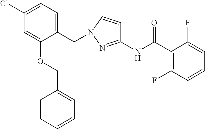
O(C1=CC(Cl)=CC=C1CN1C=CC(NC(C2=C(F)C=CC=C2F)=O)=N1)CC1=CC=CC=C1
